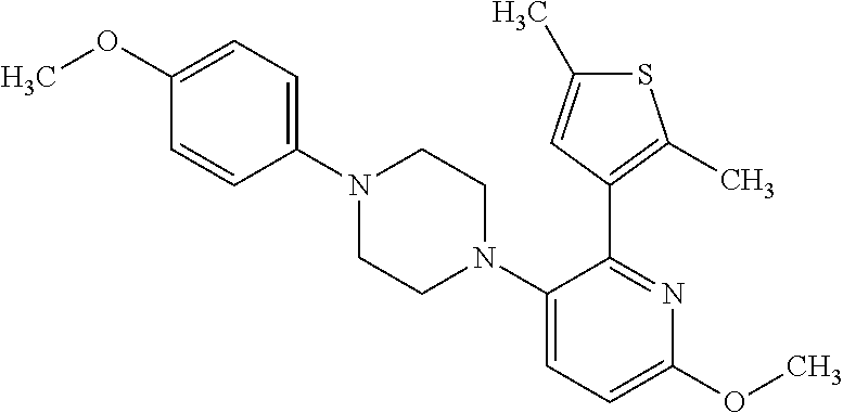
N1(C2=CC=C(OC)C=C2)CCN(C2=CC=C(OC)N=C2C2=C(C)SC(C)=C2)CC1
